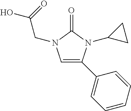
C1=C(C2=CC=CC=C2)N(C2CC2)C(=O)N1CC(=O)O
